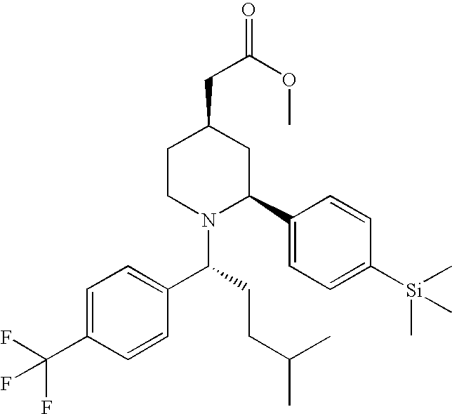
C1CN(C(C2=CC=C(C(F)(F)F)C=C2)CCC(C)C)C(C2=CC=C([Si](C)(C)C)C=C2)CC1CC(=O)OC
